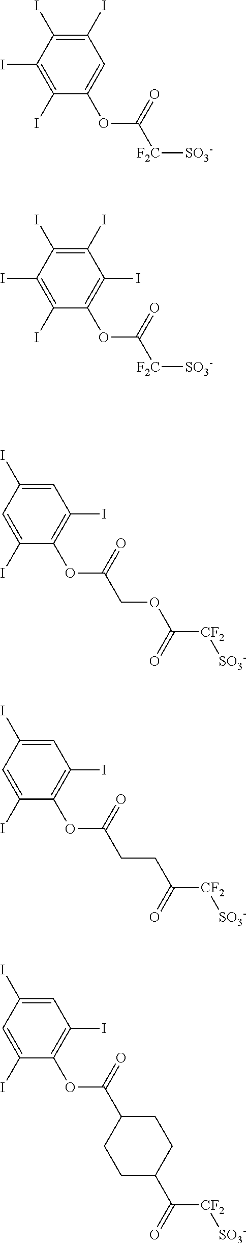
C1(I)=C(I)C(I)=C(I)C(OC([F2C][SO3-])=O)=C1.C1(I)=C(I)C(I)=C(I)C(OC([F2C][SO3-])=O)=C1I.C1=C(I)C=C(I)C(OC(COC([CF2][SO3-])=O)=O)=C1I.C1=C(I)C=C(I)C(OC(CCC([CF2][SO3-])=O)=O)=C1I.C1=C(I)C=C(I)C(OC(C2CCC(C([CF2][SO3-])=O)CC2)=O)=C1I
